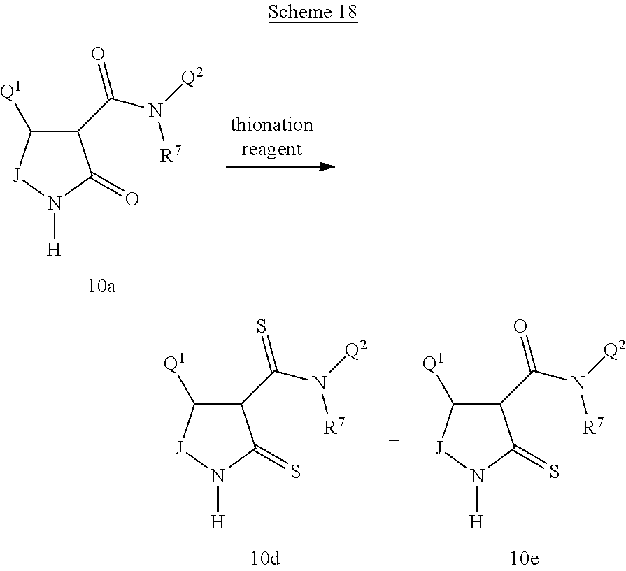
C1(C(N([Q2])[R7])=O)C([Q1])[J]N([H])C1=O.C1(C(N([Q2])[R7])=S)C([Q1])[J]N([H])C1=S.C1(C(N([Q2])[R7])=O)C([Q1])[J]N([H])C1=S
